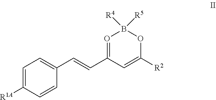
C1=C([R1A])C=CC(C=CC2=OB([R4])([R5])OC([R2])=C2)=C1
